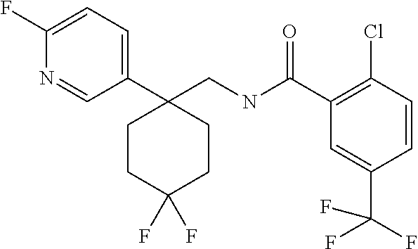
C1=C(F)N=CC(C2(CNC(C3=C(Cl)C=CC(C(F)(F)F)=C3)=O)CCC(F)(F)CC2)=C1
